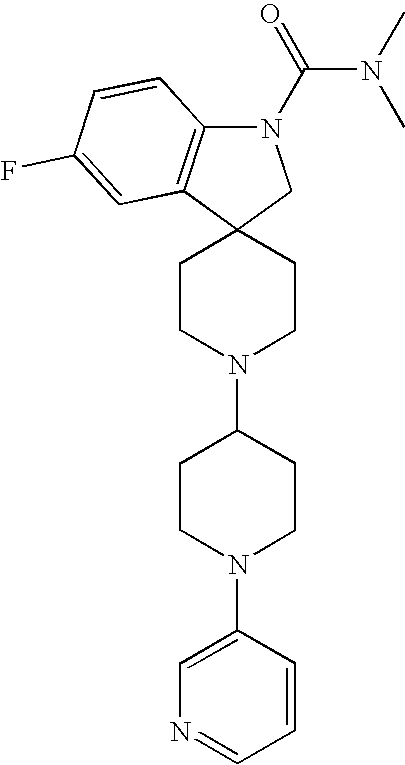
C1CN(C2CCN(C3=CN=CC=C3)CC2)CCC12CN(C(=O)N(C)C)C1=C2C=C(F)C=C1
